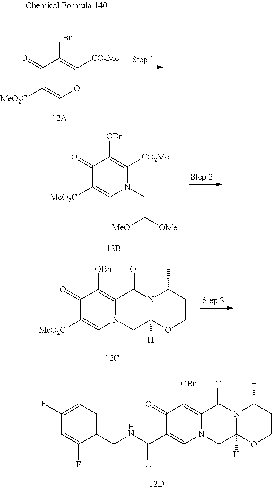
N12C([H])(OCCC1C)CN1C(=C([OBn])C(=O)C(C(NCC3=CC=C(F)C=C3F)=O)=C1)C2=O.C1(=O)C([MeO2C])=COC([CO2Me])=C1[OBn].C1(=O)C([MeO2C])=CN(CC([OMe])[MeO])C([CO2Me])=C1[OBn].N12C([H])(OCCC1C)CN1C(=C([OBn])C(=O)C([MeO2C])=C1)C2=O
